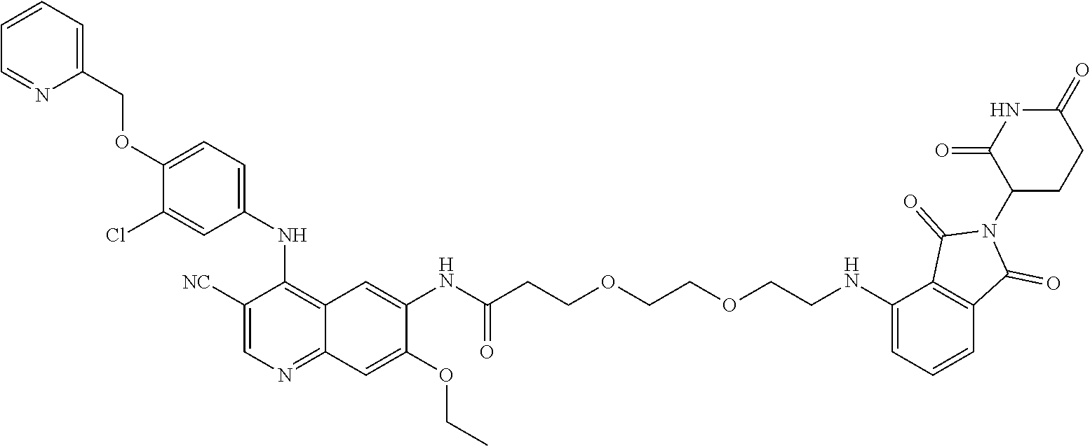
C1(NC2=C3C(=NC=C2[NC])C=C(OCC)C(NC(CCOCCOCCNC2=CC=CC4=C2C(=O)N(C2CCC(=O)NC2=O)C4=O)=O)=C3)=CC=C(OCC2=CC=CC=N2)C(Cl)=C1
